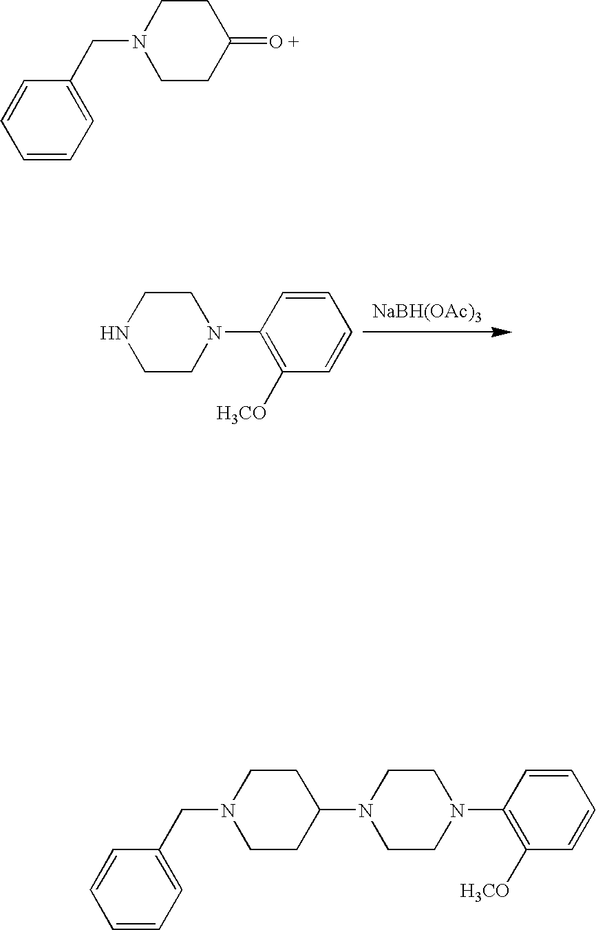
N1CCN(C2=C([H3CO])C=CC=C2)CC1.[NaBH(OAc)3].C1=CC=C(CN2CCC(=[O +])CC2)C=C1.C1=CC=C(CN2CCC(N3CCN(C4=C([H3CO])C=CC=C4)CC3)CC2)C=C1
